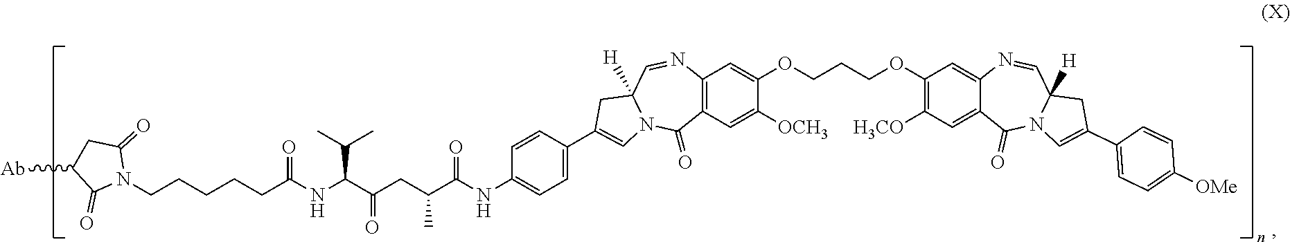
C12=C(C=C([OCH3])C(OCCCOC3=C([H3CO])C=C4C(=C3)N=CC3([H])N(C4=O)C=C(C4=CC=C([OMe])C=C4)C3)=C1)C(=O)N1C([H])(C=N2)CC(C2=CC=C(NC(C(CC(C(NC(CCCCCN3C(=O)CC([Ab])C3=O)=O)C(C)C)=O)C)=O)C=C2)=C1
